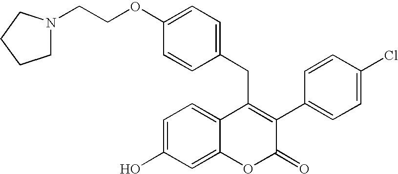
C(COC1=CC=C(CC2=C(C3=CC=C(Cl)C=C3)C(=O)OC3=CC(O)=CC=C23)C=C1)N1CCCC1
